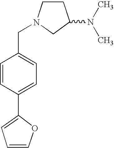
C1=CC(C2=CC=CO2)=CC=C1CN1CC(N(C)C)CC1
